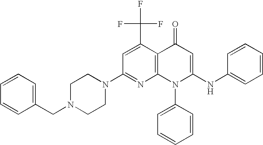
C1(N2CCN(CC3=CC=CC=C3)CC2)=NC2=C(C(C(F)(F)F)=C1)C(=O)C=C(NC1=CC=CC=C1)N2C1=CC=CC=C1
